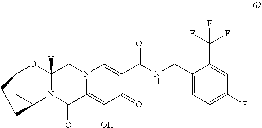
C12CC(N3C([H])(O1)CN1C(=C(O)C(=O)C(C(NCC4=CC=C(F)C=C4C(F)(F)F)=O)=C1)C3=O)CC2
